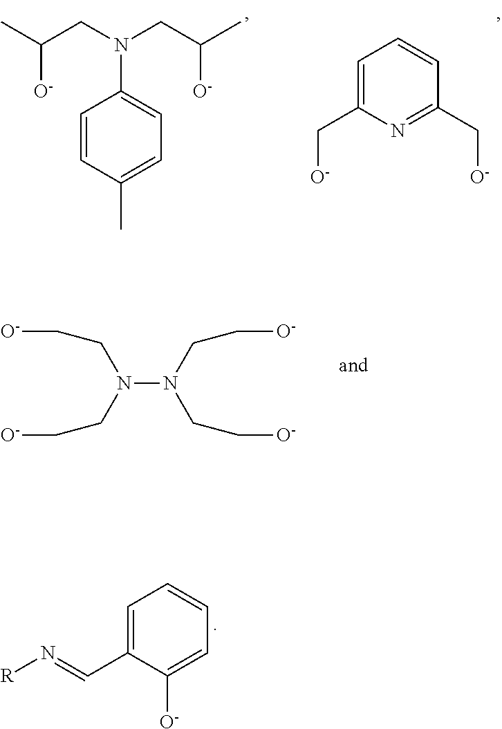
CC(CN(CC(C)[O-])C1=CC=C(C)C=C1)[O-].C1=C(C[O-])N=C(C[O-])C=C1.C(N(CC[O-])N(CC[O-])CC[O-])C[O-].C1=C(C=N[R])C([O-])=CC=C1
